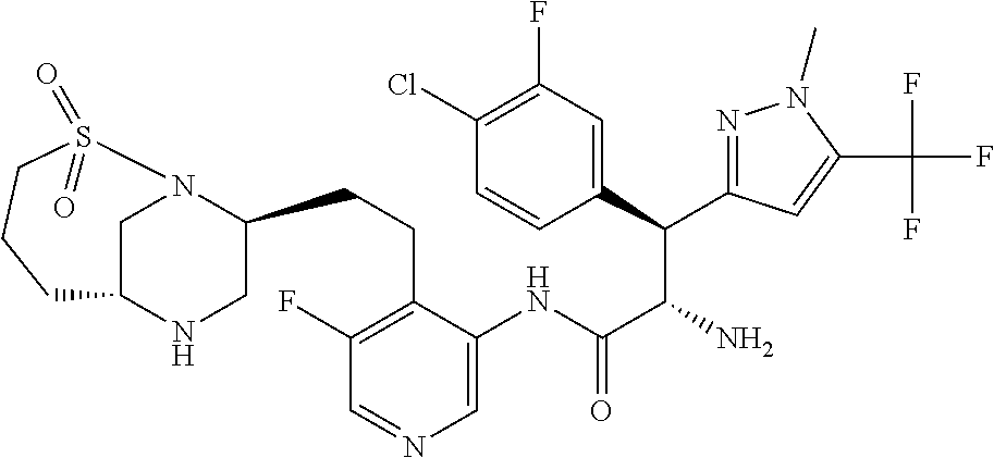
C1N2C(CCC3=C(F)C=NC=C3NC(C(N)C(C3=CC(F)=C(Cl)C=C3)C3=NN(C)C(C(F)(F)F)=C3)=O)CNC1CCCS2(=O)=O
